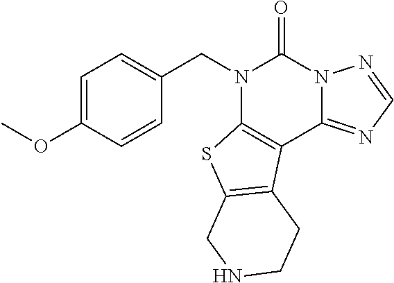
C1=CC(OC)=CC=C1CN1C2=C(C3=NC=NN3C1=O)C1=C(S2)CNCC1
